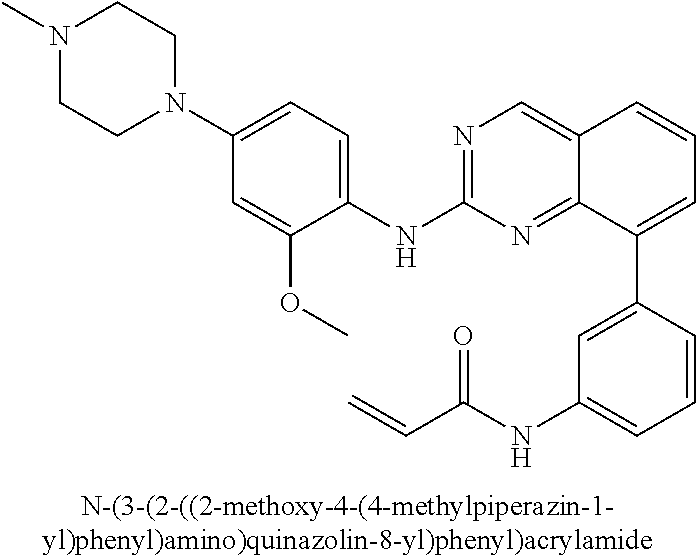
N1=C(NC2=CC=C(N3CCN(C)CC3)C=C2OC)N=C2C(=C1)C=CC=C2C1=CC(NC(C=C)=O)=CC=C1
